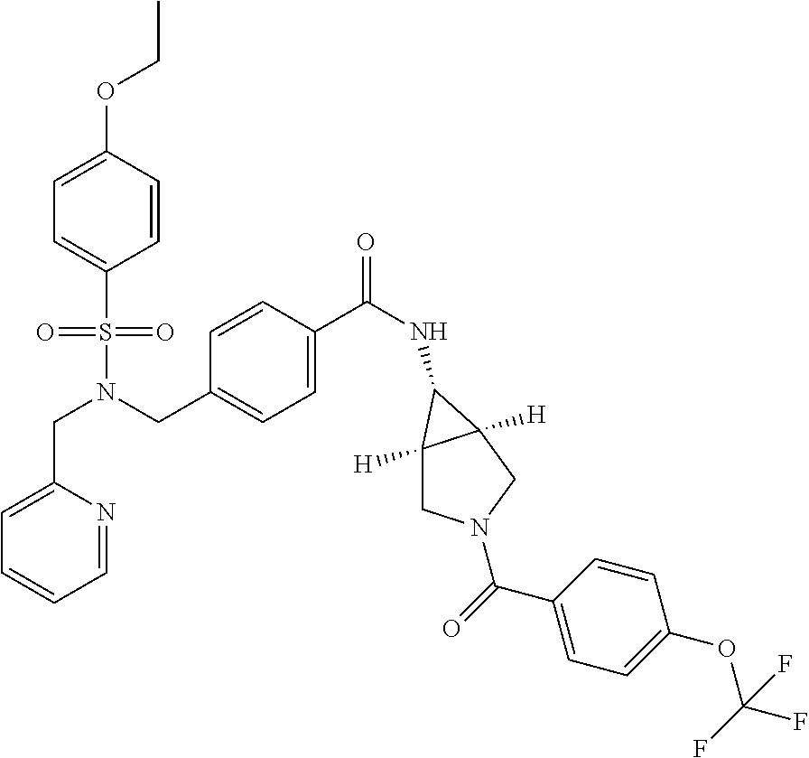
C1(CN(CC2=CC=C(C(NC3C4([H])CN(C(C5=CC=C(OC(F)(F)F)C=C5)=O)CC43[H])=O)C=C2)S(C2=CC=C(OCC)C=C2)(=O)=O)=CC=CC=N1
